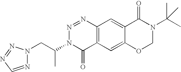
N1=CN=NN1CC(N1C(=O)C2=C(N=N1)C=C1C(=C2)OCN(C(C)(C)C)C1=O)C
